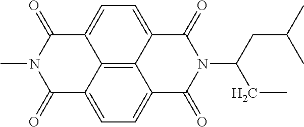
C12=C3C4=CC=C1C(=O)N(C(CC(C)C)CC)C(=O)C2=CC=C3C(=O)N(C)C4=O
